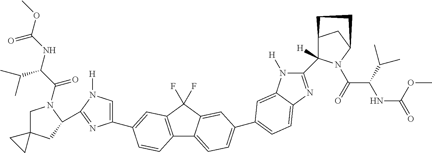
C12=C(C(F)(F)C3=CC(C4=CC=C5C(=C4)N([H])C(C4([H])C6CC(N4C(C(NC(OC)=O)C(C)C)=O)CC6)=N5)=CC=C13)C=C(C1=CN([H])C(C3CC4(CN3C(C(NC(OC)=O)C(C)C)=O)CC4)=N1)C=C2
